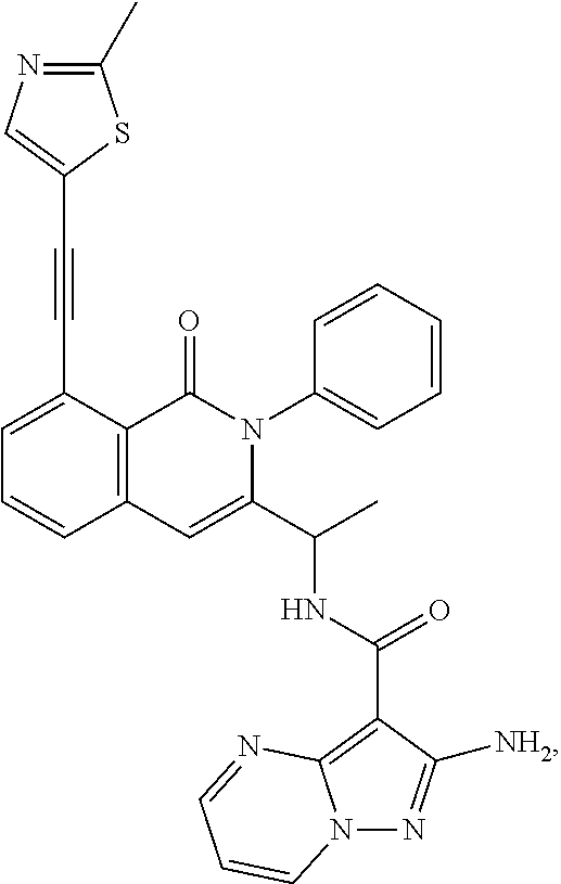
C1=C(C#CC2=CN=C(C)S2)C2=C(C=C1)C=C(C(C)NC(=O)C1=C3N(N=C1[NH2])C=CC=N3)N(C1=CC=CC=C1)C2=O
